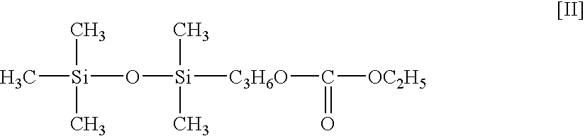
C[Si](C)(C)O[Si](C)(C)[C3H6O]C(=O)[OC2H5]
